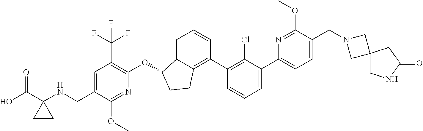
O(C1C2=CC=CC(C3=C(Cl)C(C4=CC=C(CN5CC6(C5)CNC(=O)C6)C(OC)=N4)=CC=C3)=C2CC1)C1=C(C(F)(F)F)C=C(CNC2(C(O)=O)CC2)C(OC)=N1
